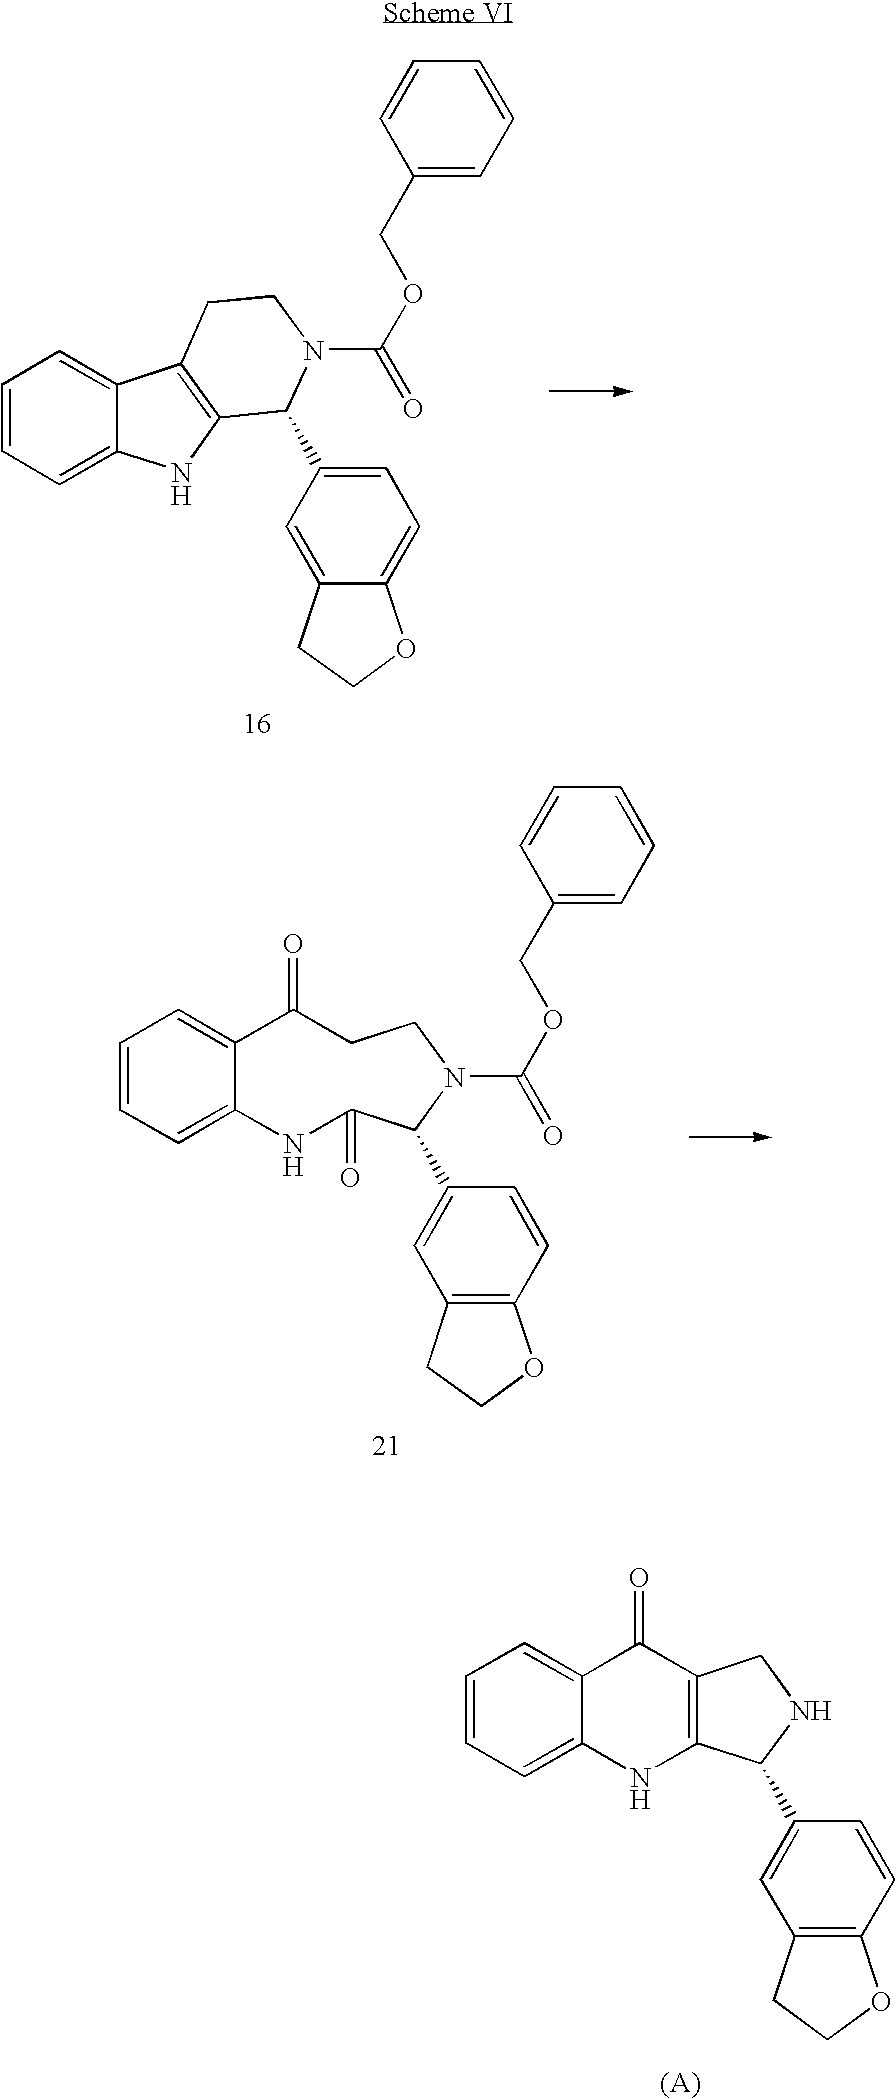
C1=CC=C2C(=C1)C1=C(N2)C(C2=CC=C3C(=C2)CCO3)N(C(OCC2=CC=CC=C2)=O)CC1.C1=CC=C2C(=C1)C(=O)CCN(C(OCC1=CC=CC=C1)=O)C(C1=CC3=C(C=C1)OCC3)C(=O)N2.C1=CC=C2C(=C1)C(=O)C1=C(N2)C(C2=CC3=C(C=C2)OCC3)NC1
